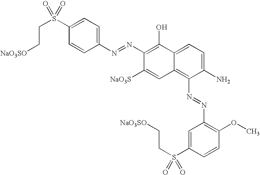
C1(S(CC[NaO3SO])(=O)=O)=CC=C(N=NC2=C(O)C3=CC=C(N)C(N=NC4=C(OC)C=CC(S(CC[NaO3SO])(=O)=O)=C4)=C3C=C2[NaO3S])C=C1
